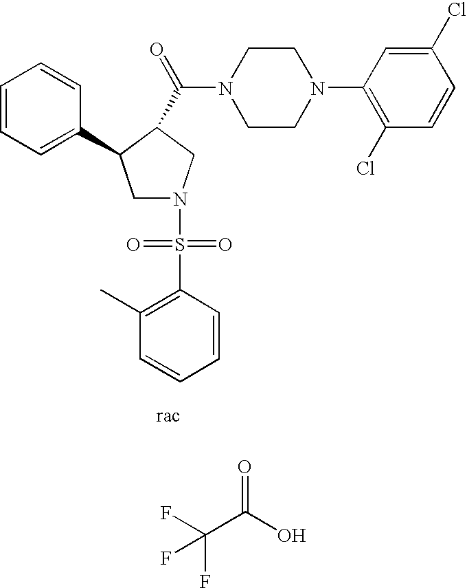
C1N(S(=O)(C2=C(C)C=CC=C2)=O)CC(C(=O)N2CCN(C3=C(Cl)C=CC(Cl)=C3)CC2)C1C1=CC=CC=C1.FC(C(O)=O)(F)F
